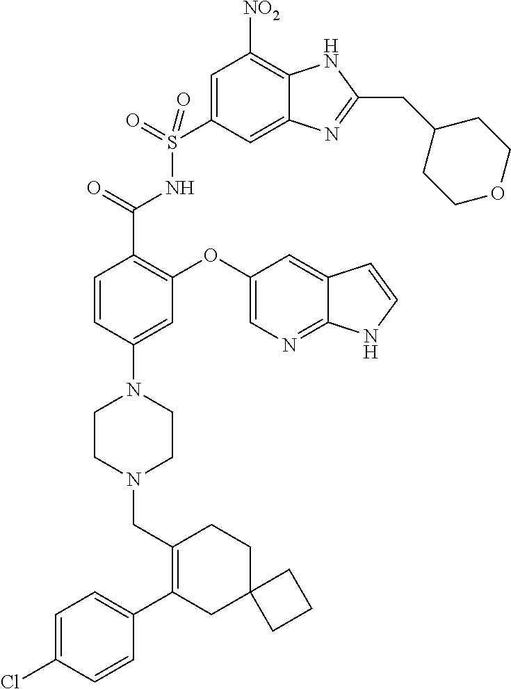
C1=CC(N2CCN(CC3=C(C4=CC=C(Cl)C=C4)CC4(CC3)CCC4)CC2)=CC(OC2=CN=C3C(=C2)C=CN3)=C1C(=O)NS(C1=CC([NO2])=C2C(=C1)N=C(CC1CCOCC1)N2)(=O)=O
